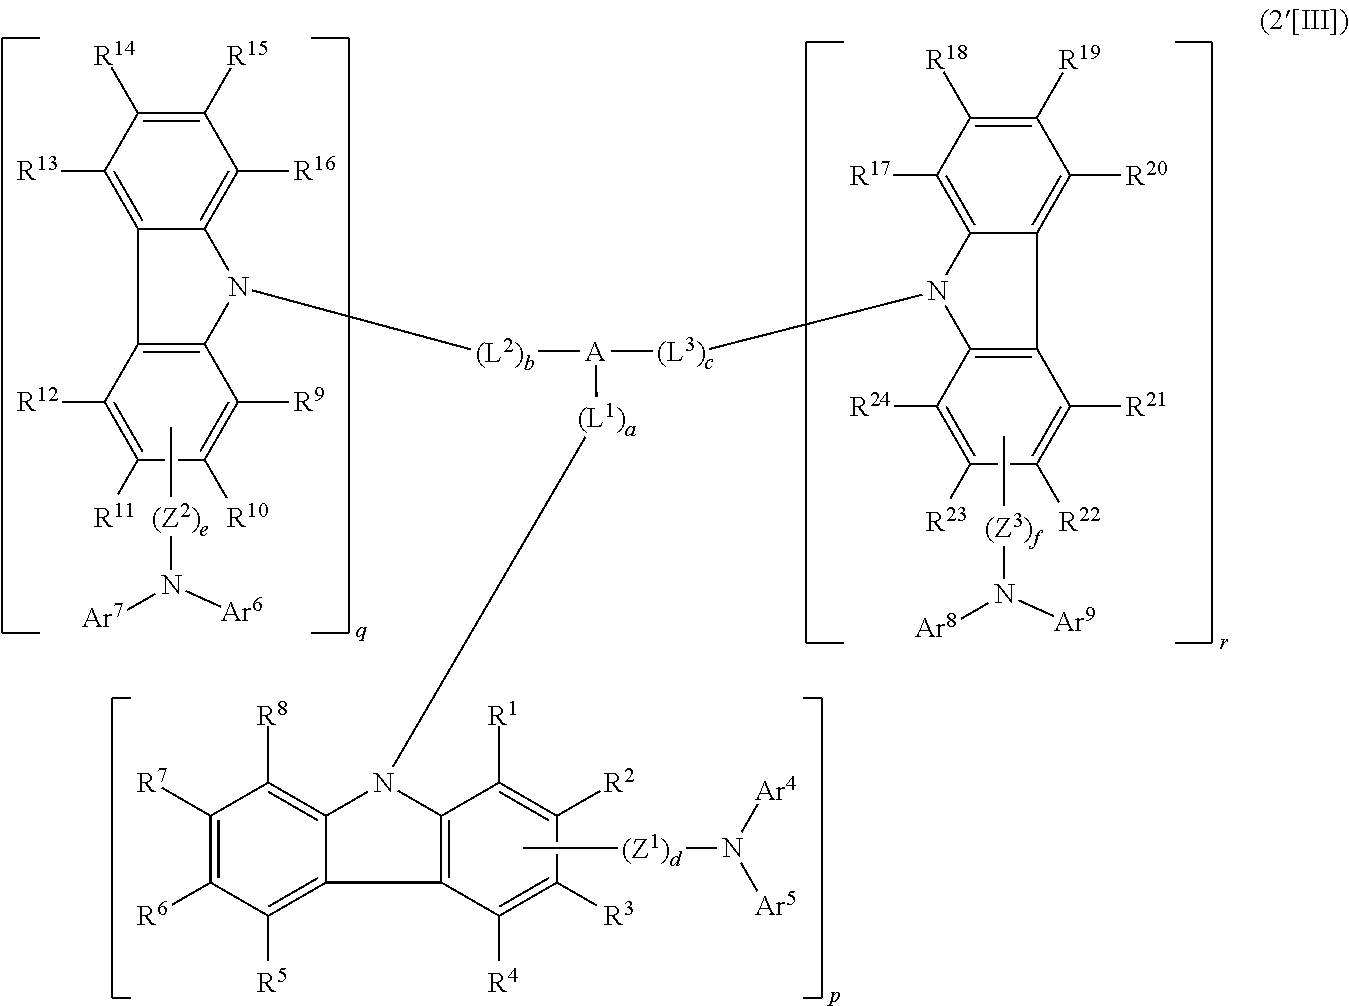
[(L2)b]([A]([(L3)c]N1C2=C(C3=C([R20])C([R19])=C([R18])C([R17])=C13)C([R21])=C([R22])C([R23])=C2[R24])[(L1)a]N1C2=C(C([R4])=C([R3])C([R2])=C2[R1])C2=C([R5])C([R6])=C([R7])C([R8])=C21)N1C2=C([R16])C([R15])=C([R14])C([R13])=C2C2=C1C([R9])=C([R10])C([R11])=C2[R12].C[(Z1)d]N([Ar5])[Ar4].C[(Z2)e]N([Ar7])[Ar6].C[(Z3)f]N([Ar8])[Ar9]
